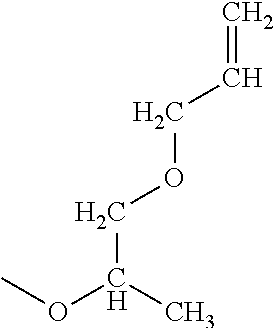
C(C)(OC)COCC=C
